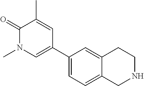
C1=C(C2=CN(C)C(=O)C(C)=C2)C=C2C(=C1)CNCC2
